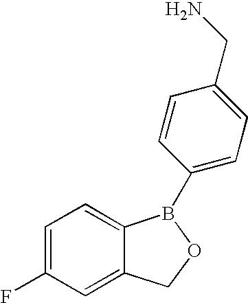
C1=C(F)C=C2C(=C1)B(C1=CC=C(CN)C=C1)OC2
